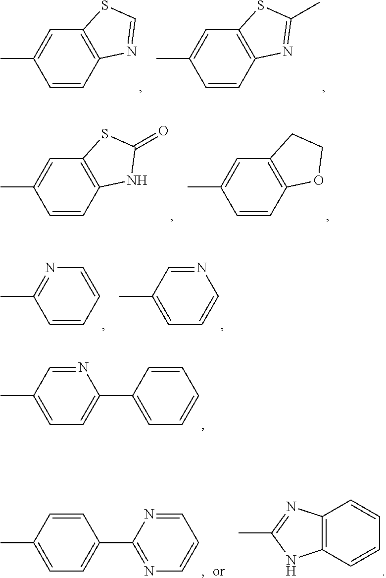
C1=C(C)C=NC(C2=CC=CC=C2)=C1.C1=CC2=C(C=C1C)SC=N2.C1=CC2=C(C=C1C)SC(C)=N2.C1=CC2=C(C=C1C)SC(=O)N2.C1=CC2=C(C=C1C)CCO2.C1=CC=CN=C1C.C1=C(C)C=NC=C1.C1=C(C)C=CC(C2=NC=CC=N2)=C1.C12=C(C=CC=C1)NC(C)=N2
